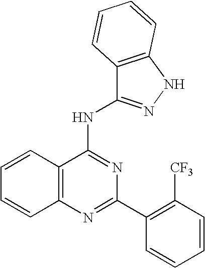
C12=C(N=C(C3=C([CF3])C=CC=C3)N=C1NC1=NNC3=C1C=CC=C3)C=CC=C2
